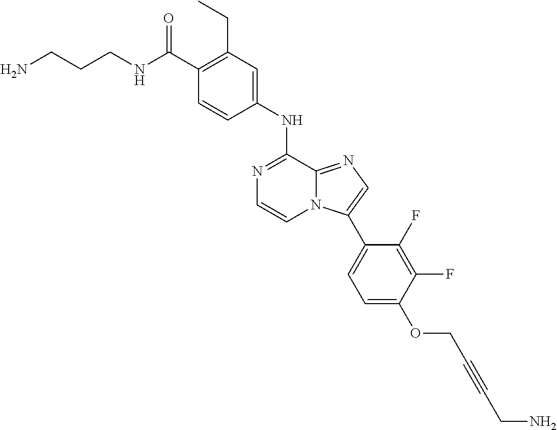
C1(C(NCCCN)=O)=C(CC)C=C(NC2=NC=CN3C2=NC=C3C2=CC=C(OCC#CCN)C(F)=C2F)C=C1
